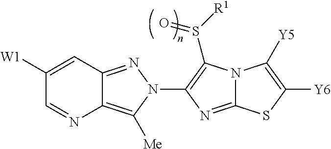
C12=C([Me])N(C3=C(S([R1])=O)N4C(=N3)SC([Y6])=C4[Y5])N=C1C=C([W1])C=N2
